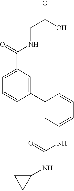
C1=C(C(=O)NCC(=O)O)C=C(C2=CC(NC(=O)NC3CC3)=CC=C2)C=C1
